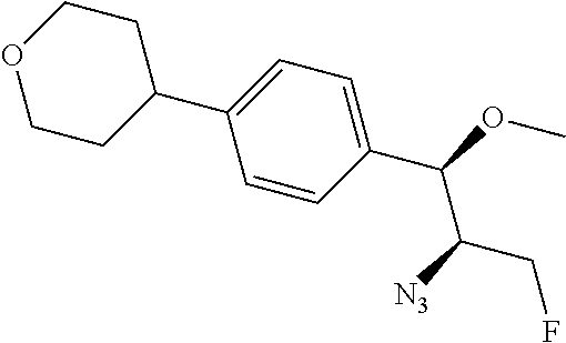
C1(C2=CC=C(C(OC)C([N3])CF)C=C2)CCOCC1
